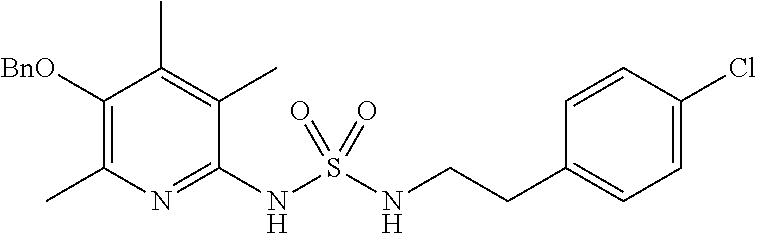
C1(NS(NCCC2=CC=C(Cl)C=C2)(=O)=O)=NC(C)=C([BnO])C(C)=C1C
